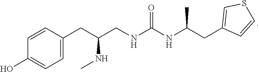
C(NC(NCC(CC1=CC=C(O)C=C1)NC)=O)(CC1=CSC=C1)C
